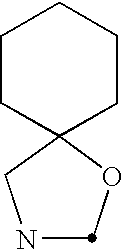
C1CC2(CCC1)CNCO2
